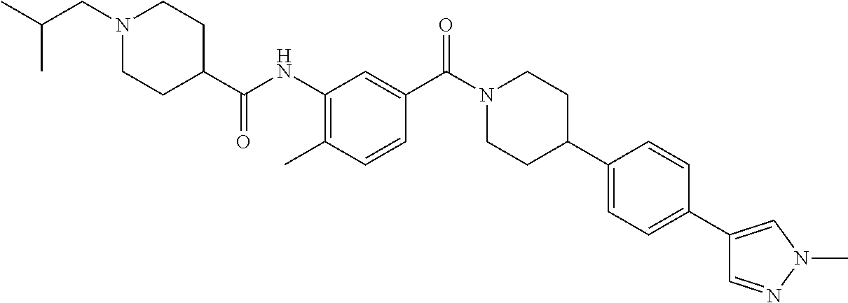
CC(CN1CCC(C(NC2=C(C)C=CC(C(=O)N3CCC(C4=CC=C(C5=CN(C)N=C5)C=C4)CC3)=C2)=O)CC1)C
